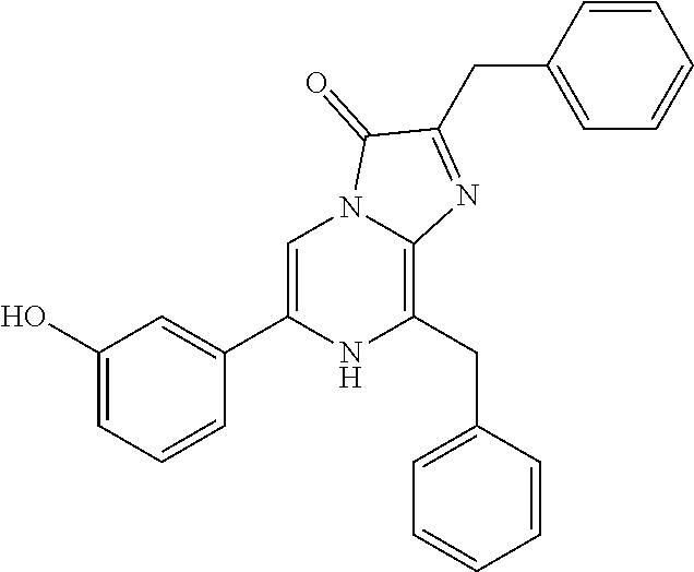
C1(O)=CC=CC(C2=CN3C(=C(CC4=CC=CC=C4)N2)N=C(CC2=CC=CC=C2)C3=O)=C1
